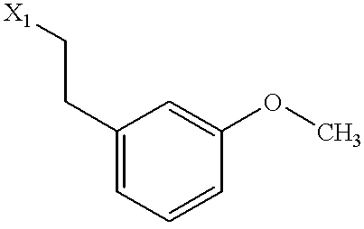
C1(CC[X1])=CC=CC(OC)=C1
